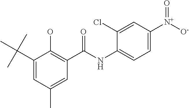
C1(C(C)(C)C)=CC(C)=CC(C(NC2=CC=C([N+]([O-])=O)C=C2Cl)=O)=C1O
